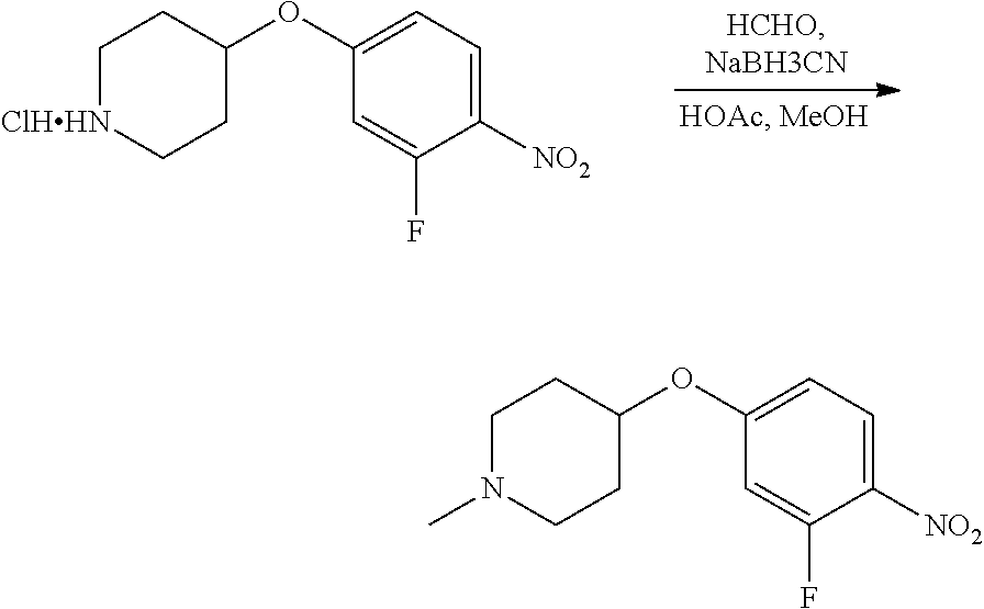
C1([NO2])=CC=C(OC2CC[ClHHN]CC2)C=C1F.C1([NO2])=CC=C(OC2CCN(C)CC2)C=C1F
